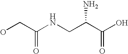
OCC(NCC(C(O)=O)N)=O
